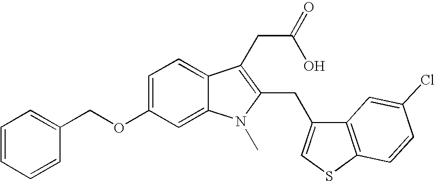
C1(OCC2=CC=CC=C2)=CC=C2C(=C1)N(C)C(CC1=CSC3=C1C=C(Cl)C=C3)=C2CC(=O)O
